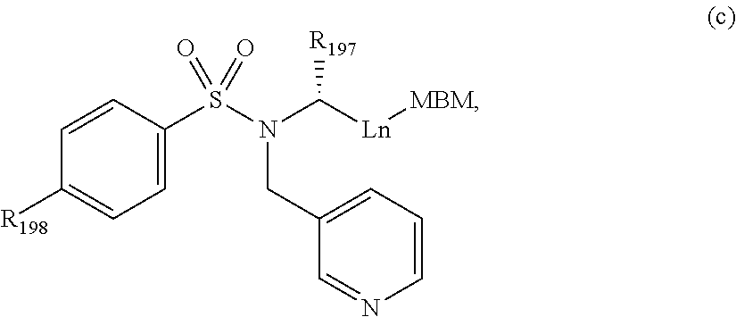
C1=CC(S(N(C([Ln][MBM])[R197])CC2=CC=CN=C2)(=O)=O)=CC=C1[R198]
